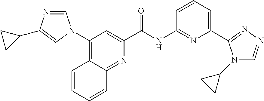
C12=C(N3C=NC(C4CC4)=C3)C=C(C(NC3=NC(C4=NN=CN4C4CC4)=CC=C3)=O)N=C1C=CC=C2
